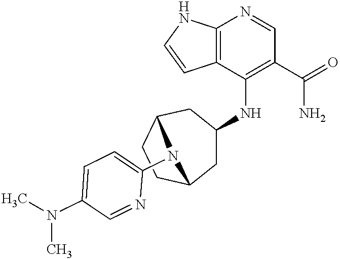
C12=C(C(NC3CC4CCC(C3)N4C3=CC=C(N(C)C)C=N3)=C(C(=O)N)C=N1)C=CN2
